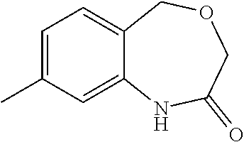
C1=C(C)C=C2C(=C1)COCC(=O)N2
